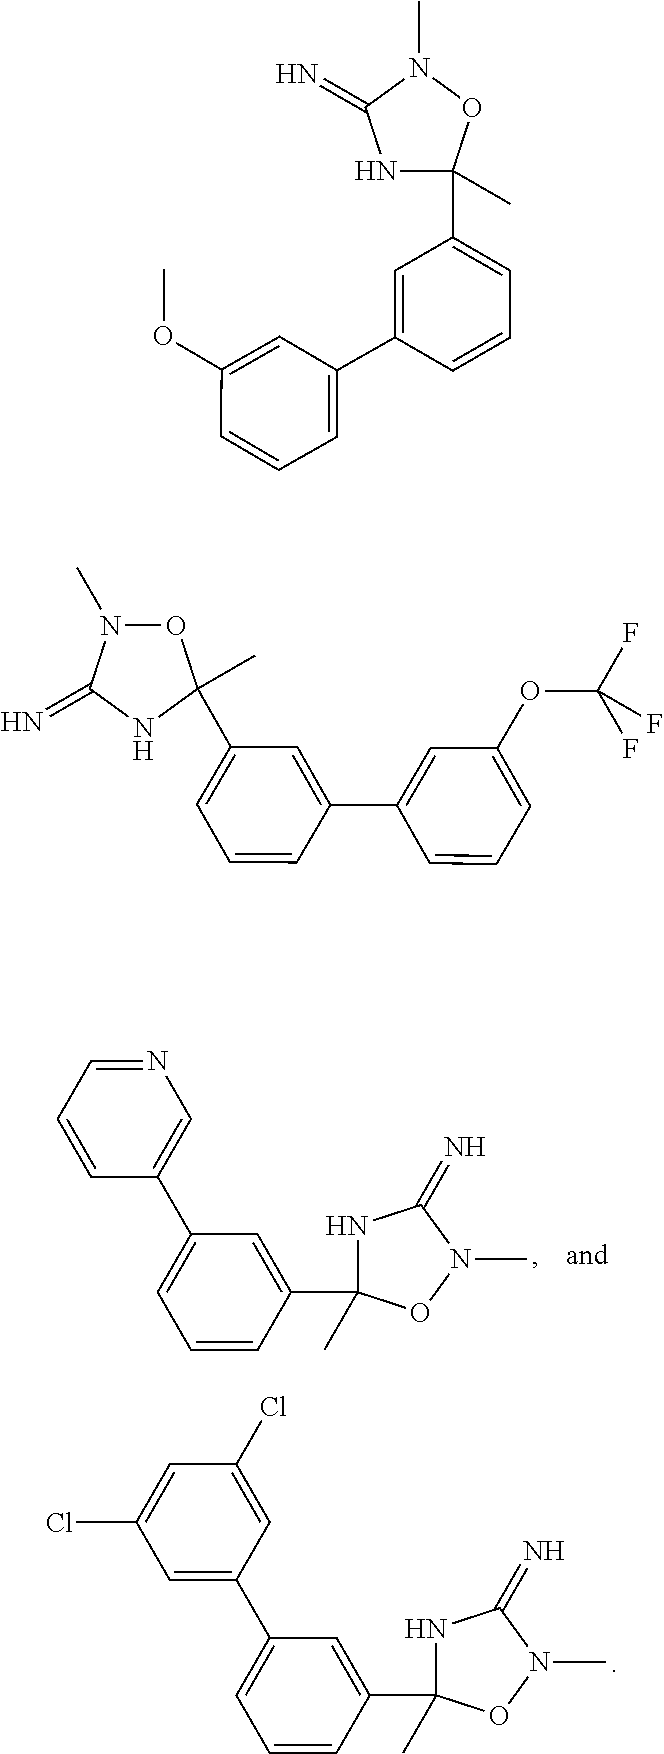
N1=CC=CC(C2=CC=CC(C3(C)NC(=N)N(C)O3)=C2)=C1.C1(Cl)=CC(Cl)=CC(C2=CC=CC(C3(C)NC(=N)N(C)O3)=C2)=C1.C1=C(C2=CC(C3(C)ON(C)C(=N)N3)=CC=C2)C=C(OC)C=C1.C1(C2(C)ON(C)C(=N)N2)=CC=CC(C2=CC(OC(F)(F)F)=CC=C2)=C1
